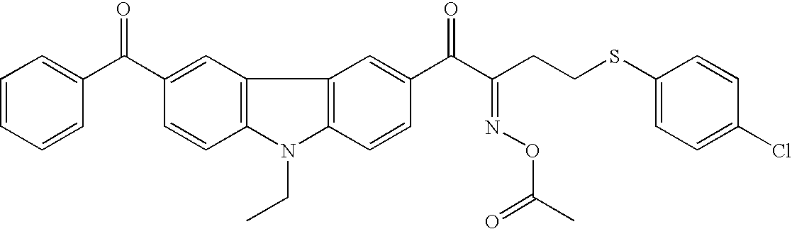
C1=CC=CC(C(C2=CC3=C(C=C2)N(CC)C2=C3C=C(C(C(CCSC3=CC=C(Cl)C=C3)=NOC(C)=O)=O)C=C2)=O)=C1
